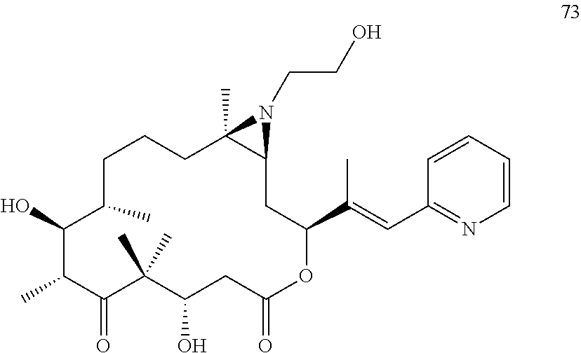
C1(O)C(C)C(=O)C(C)(C)C(O)CC(=O)OC(C(C)=CC2=NC=CC=C2)CC2C(C)(CCCC1C)N2CCO
